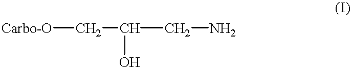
[Carbo-O]CC(CN)O
